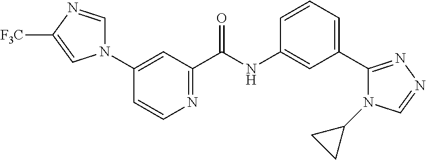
C1(N2C=NC([F3C])=C2)=CC(C(NC2=CC(C3=NN=CN3C3CC3)=CC=C2)=O)=NC=C1
